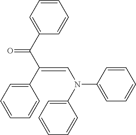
C1=CC=C(C(C(C2=CC=CC=C2)=CN(C2=CC=CC=C2)C2=CC=CC=C2)=O)C=C1
